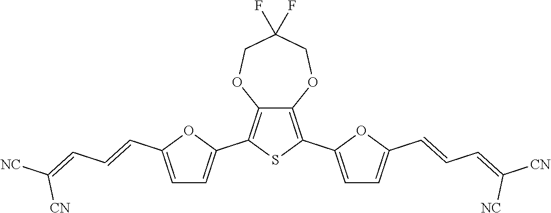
C(C1=CC=C(C2=C3C(=C(C4=CC=C(C=CC=C([CN])[NC])O4)S2)OCC(F)(F)CO3)O1)=CC=C([NC])[CN]
